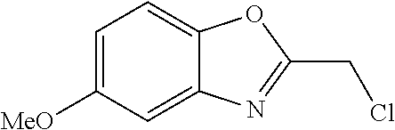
C1=C([MeO])C=C2C(=C1)OC(CCl)=N2
